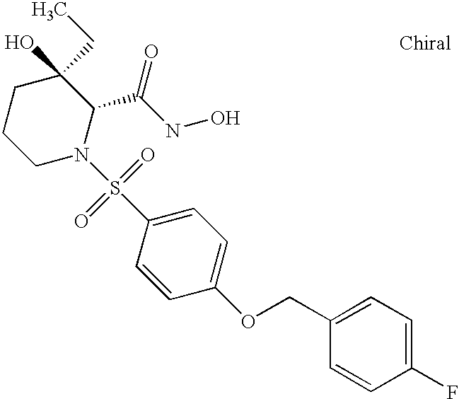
C1CCN(S(C2=CC=C(OCC3=CC=C(F)C=C3)C=C2)(=O)=O)C(C(NO)=O)C1(O)CC
